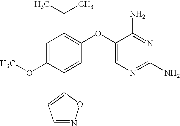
C1=C(OC)C(C2=CC=NO2)=CC(OC2=CN=C(N)N=C2N)=C1C(C)C
